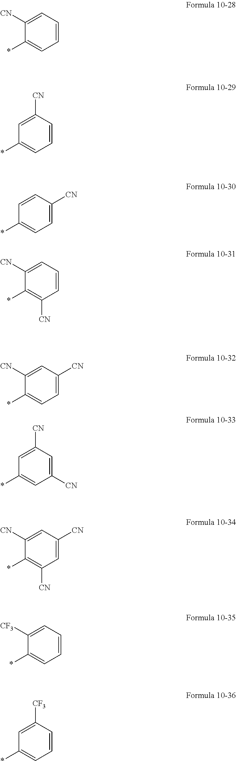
C1([CN])=CC=CC=C1*.C1=C([CN])C=CC=C1*.C1=CC([CN])=CC=C1*.C1([CN])=CC=CC([CN])=C1*.C1([CN])=CC([CN])=CC=C1*.C1=C([CN])C=C([CN])C=C1*.C1([CN])=CC([CN])=CC([CN])=C1*.C1([CF3])=CC=CC=C1*.C1=C([CF3])C=CC=C1*
